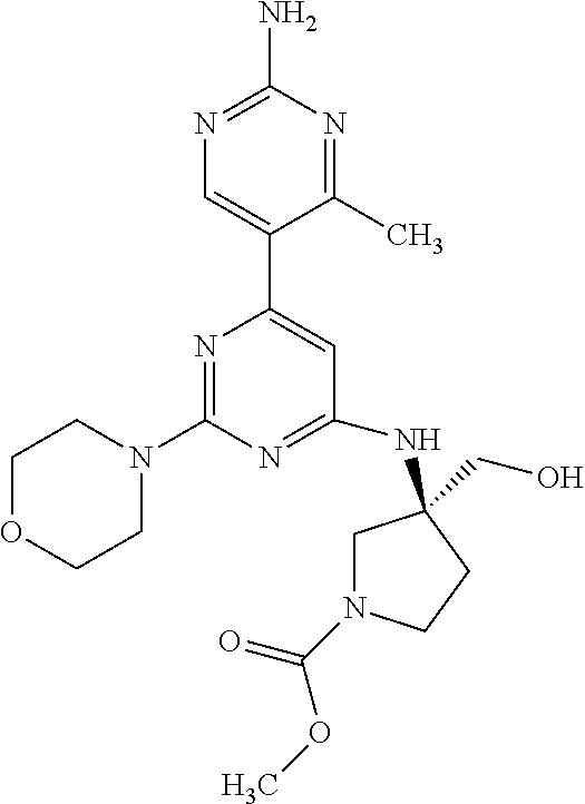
N1=C(N)N=C(C)C(C2=CC(NC3(CO)CN(C(=O)OC)CC3)=NC(N3CCOCC3)=N2)=C1
